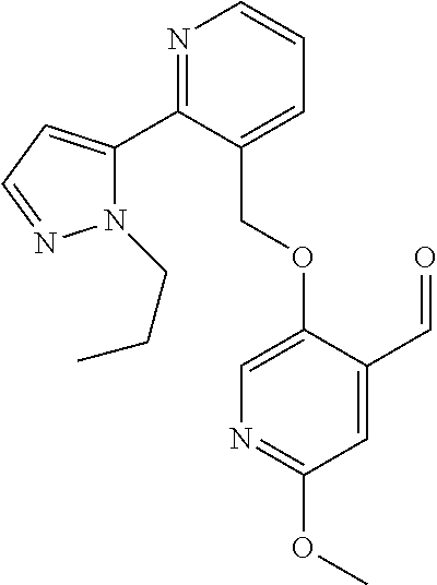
N1(CCC)C(C2=NC=CC=C2COC2=CN=C(OC)C=C2C=O)=CC=N1
